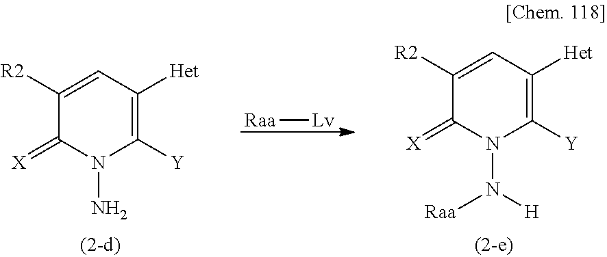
C1([R2])=CC([Het])=C([Y])N(N)C1=[X].[Raa][Lv].C1([R2])=CC([Het])=C([Y])N(N([H])[Raa])C1=[X]
